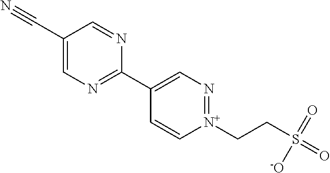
C1(C#N)=CN=C(C2=CN=[N+](CCS(=O)(=O)[-O])C=C2)N=C1
